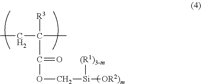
C(C([R3])(C)C(=O)OC[Si]([(R1)3-m])[OR2)m])C
